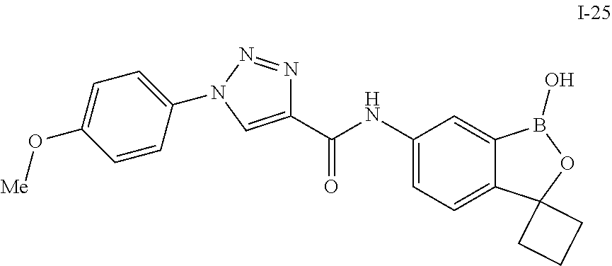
C1(C(NC2=CC=C3C(=C2)B(O)OC32CCC2)=O)=CN(C2=CC=C(O[Me])C=C2)N=N1
